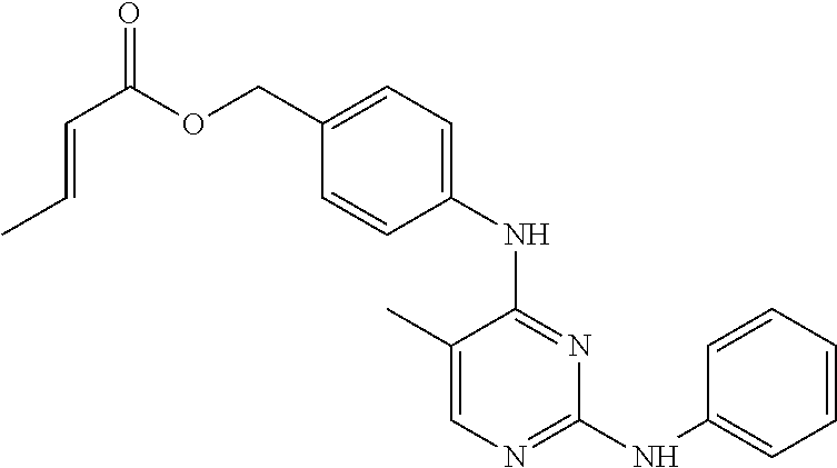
N(C1=NC(NC2=CC=CC=C2)=NC=C1C)C1=CC=C(COC(C=CC)=O)C=C1
